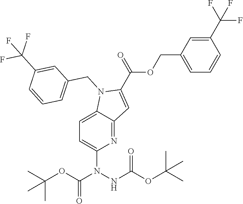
CC(OC(N(NC(OC(C)(C)C)=O)C1=CC=C2C(=N1)C=C(C(OCC1=CC=CC(C(F)(F)F)=C1)=O)N2CC1=CC=CC(C(F)(F)F)=C1)=O)(C)C
